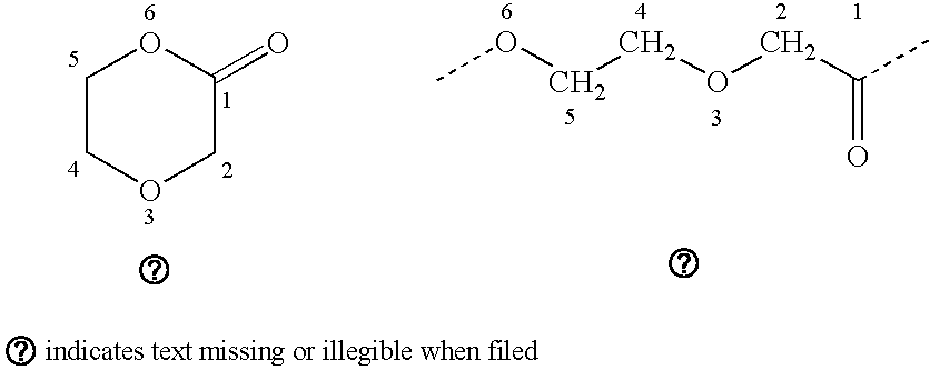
COCCOCC(C)=O.C1COCC(=O)O1
